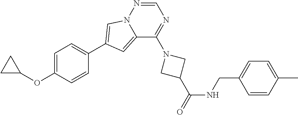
C12=CC(C3=CC=C(OC4CC4)C=C3)=CN1N=CN=C2N1CC(C(=O)NCC2=CC=C(C)C=C2)C1
